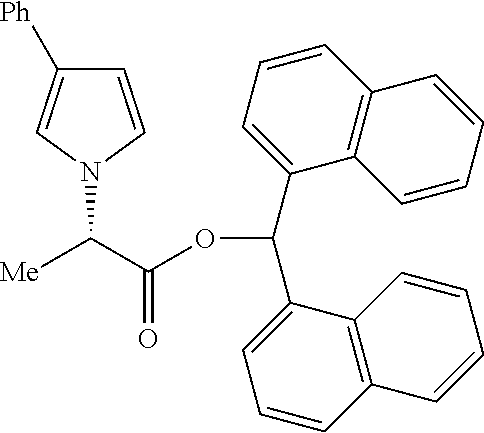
N1(C(C(OC(C2=CC=CC3=C2C=CC=C3)C2=CC=CC3=C2C=CC=C3)=O)[Me])C=CC([Ph])=C1
